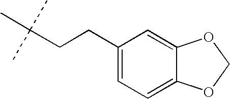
C(CCC1=CC=C2C(=C1)OCO2)(C)(C)C
